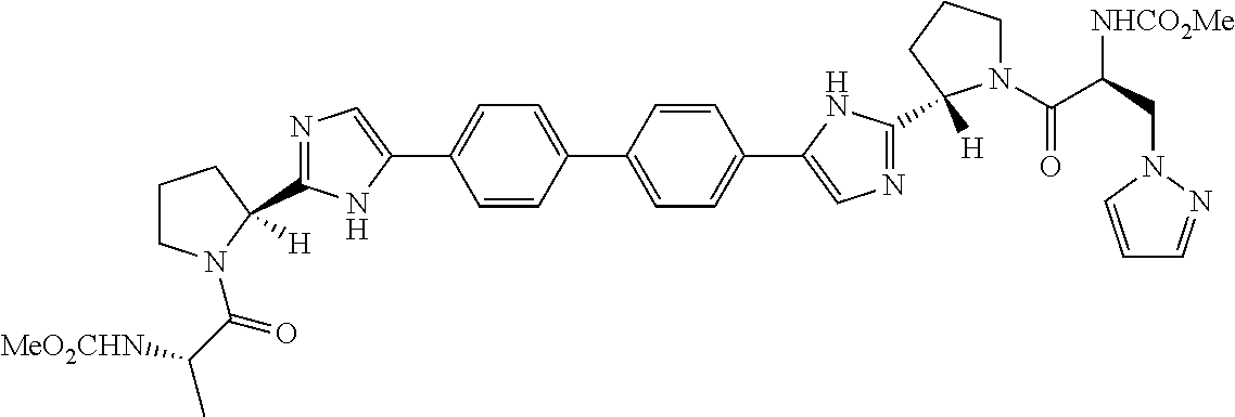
C1=CC(C2=CC=C(C3=CN=C(C4([H])N(C(C(CN5C=CC=N5)[NHCO2Me])=O)CCC4)N3)C=C2)=CC=C1C1=CN=C(C2([H])CCCN2C(C(C)[MeO2CHN])=O)N1
